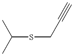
C(SCC#C)(C)C
